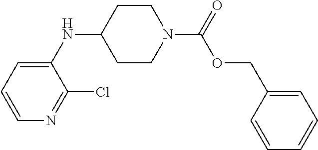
C1(NC2CCN(C(=O)OCC3=CC=CC=C3)CC2)=CC=CN=C1Cl
